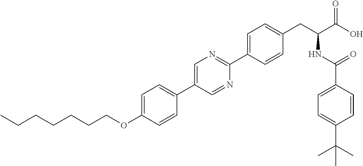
C(OC1=CC=C(C2=CN=C(C3=CC=C(CC(NC(=O)C4=CC=C(C(C)(C)C)C=C4)C(O)=O)C=C3)N=C2)C=C1)CCCCCC
